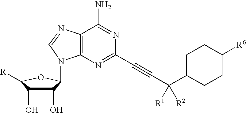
C1(O)C(O)C([R])OC1N1C2=C(N=C1)C(N)=NC(C#CC(C1CCC([R6])CC1)([R1])[R2])=N2
